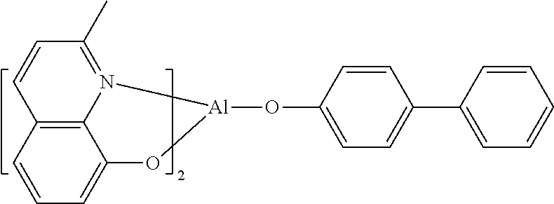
C12=C3C(=CC=C1)O[Al](OC1=CC=C(C4=CC=CC=C4)C=C1)N3=C(C)C=C2
